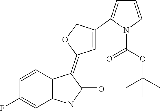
C1=CC2=C(C=C1F)NC(=O)C2=C1C=C(C2=CC=CN2C(OC(C)(C)C)=O)CO1
